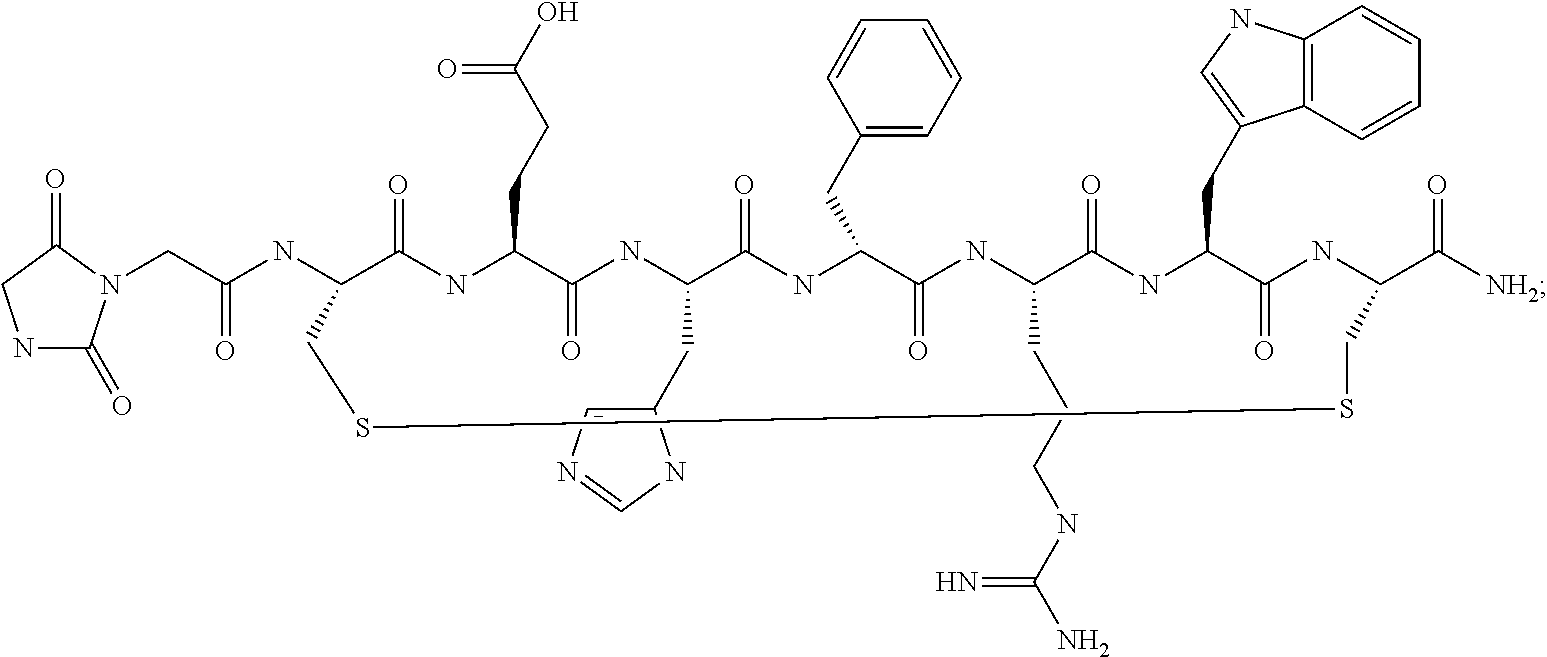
C12=C(C=CC=C1)C(CC1NC(=O)C(CCCNC(N)=N)NC(=O)C(CC3=CC=CC=C3)NC(=O)C(CC3=CN=CN3)NC(=O)C(CCC(O)=O)NC(=O)C(NC(CN3C(=O)NCC3=O)=O)CSSCC(C([NH2])=O)NC1=O)=CN2
